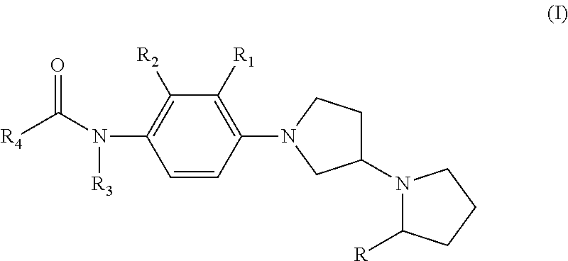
C1(N2C([R])CCC2)CCN(C2=C([R1])C([R2])=C(N(C([R4])=O)[R3])C=C2)C1
